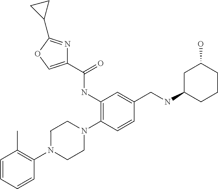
C1=CC=CC(N2CCN(C3=C(NC(C4=COC(C5CC5)=N4)=O)C=C(CNC4CCCC(O)C4)C=C3)CC2)=C1C
